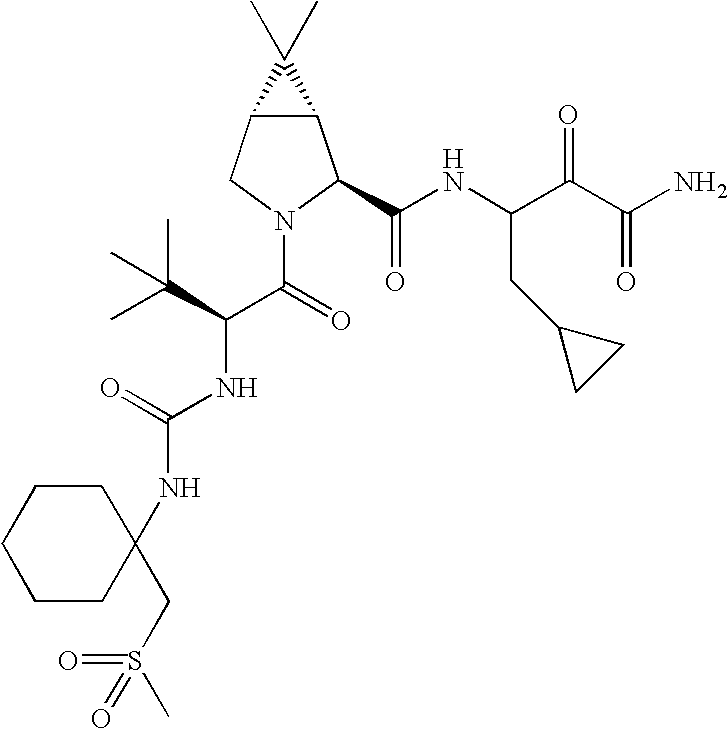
C12C(CN(C(=O)C(C(C)(C)C)NC(NC3(CS(C)(=O)=O)CCCCC3)=O)C1C(NC(C(C(N)=O)=O)CC1CC1)=O)C2(C)C
